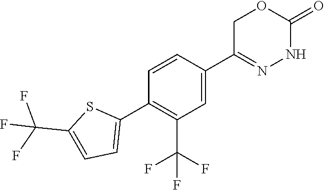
C1=CC(C2=NNC(=O)OC2)=CC(C(F)(F)F)=C1C1=CC=C(C(F)(F)F)S1
